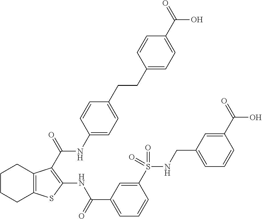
C1CCC2=C(C1)C(C(NC1=CC=C(CCC3=CC=C(C(=O)O)C=C3)C=C1)=O)=C(NC(C1=CC=CC(S(NCC3=CC=CC(C(=O)O)=C3)(=O)=O)=C1)=O)S2
